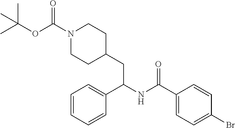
O(C(N1CCC(CC(NC(C2=CC=C(Br)C=C2)=O)C2=CC=CC=C2)CC1)=O)C(C)(C)C
